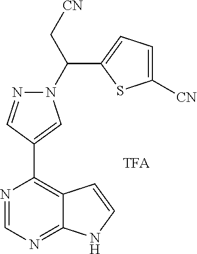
C1(C(N2N=CC(C3=C4C(=NC=N3)NC=C4)=C2)C[CN])=CC=C([CN])S1
